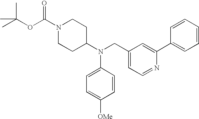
O(C(C)(C)C)C(N1CCC(N(CC2=CC=NC(C3=CC=CC=C3)=C2)C2=CC=C([OMe])C=C2)CC1)=O
